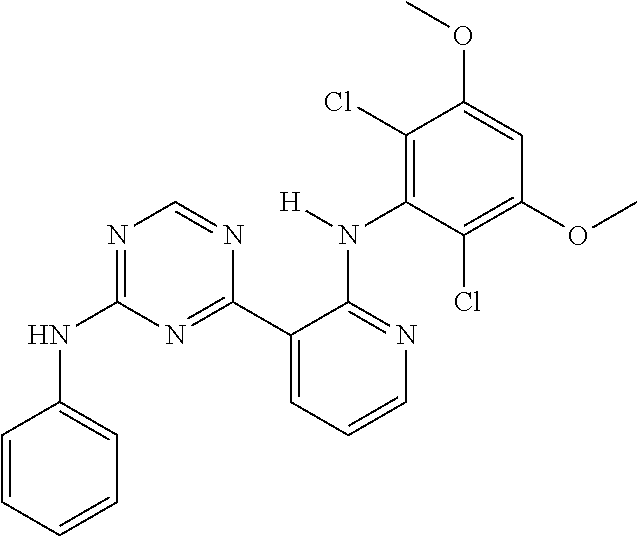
N1=C(NC2=CC=CC=C2)N=C(C2=CC=CN=C2N(C2=C(Cl)C(OC)=CC(OC)=C2Cl)[H])N=C1
